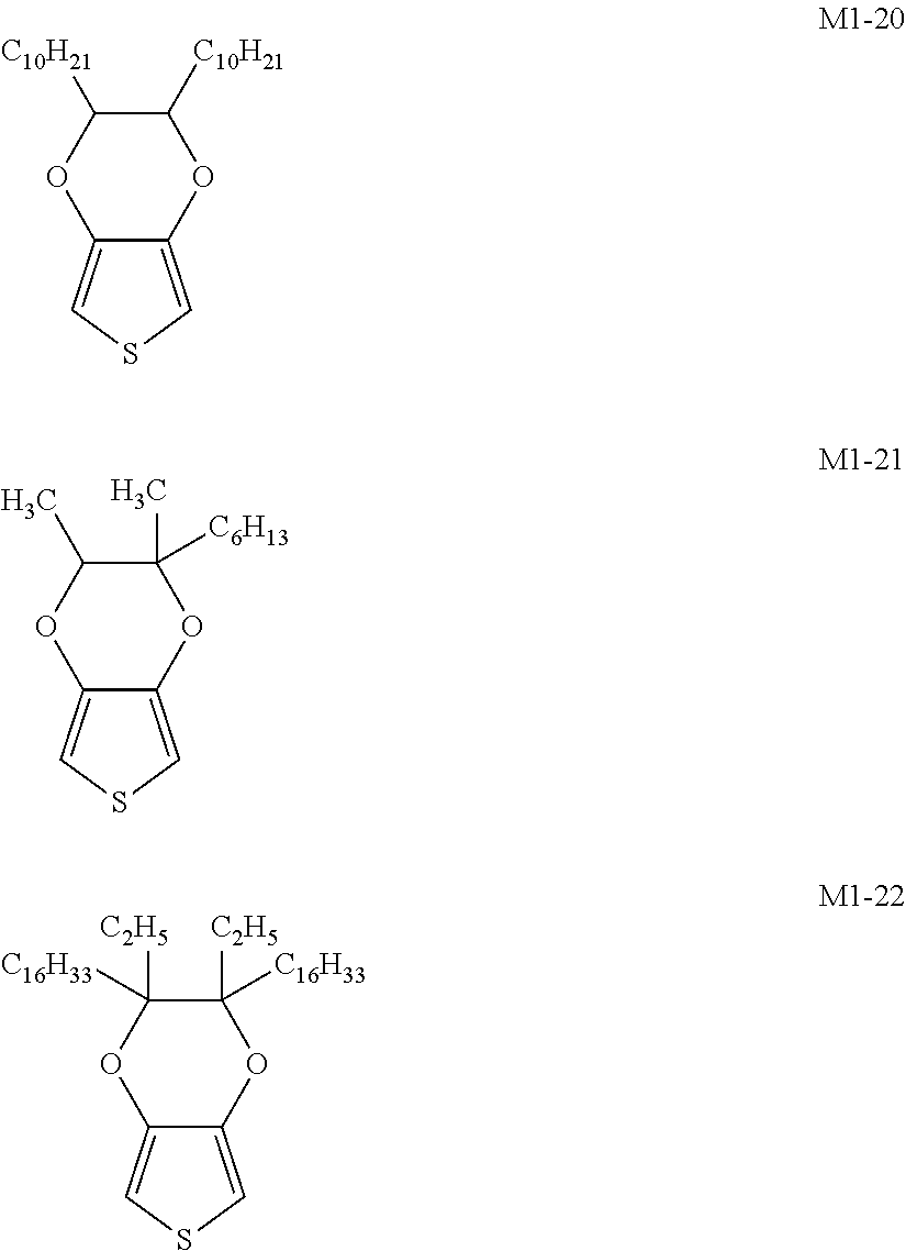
O1C([C10H21])C([C10H21])OC2=CSC=C12.O1C([C6H13])(C)C(C)OC2=CSC=C12.O1C([C16H33])([C2H5])C([C16H33])([C2H5])OC2=CSC=C12
